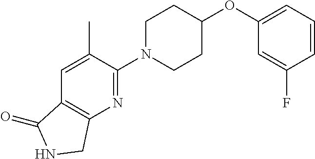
N1=C(N2CCC(OC3=CC=CC(F)=C3)CC2)C(C)=CC2=C1CNC2=O
